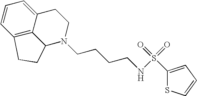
C1=CC2=C3C(=C1)CCN(CCCCNS(=O)(=O)C1=CC=CS1)C3CC2
